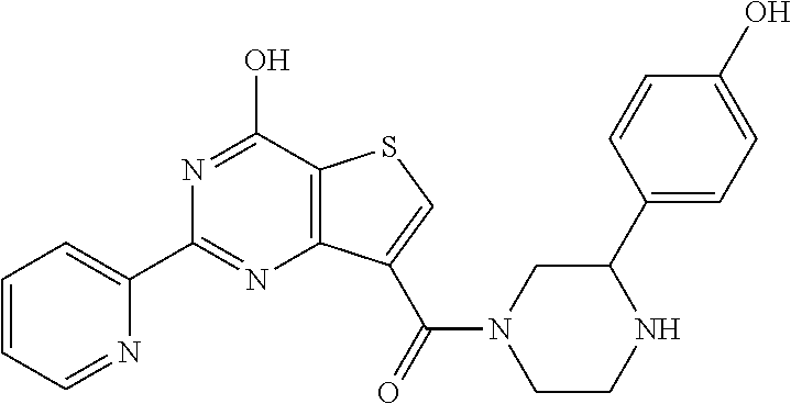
N1=C(O)C2=C(N=C1C1=CC=CC=N1)C(C(=O)N1CCNC(C3=CC=C(O)C=C3)C1)=CS2
